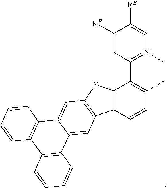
C12=C(C=CC(C)=C1C1=N(C)C=C([RE])C([RF])=C1)C1=C([Y]2)C=C2C(=C1)C1=C(C3=C2C=CC=C3)C=CC=C1
